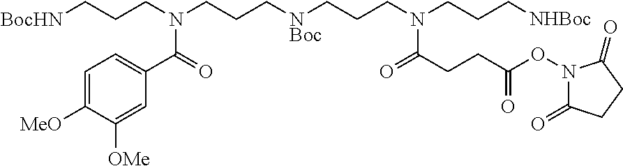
[BocHN]CCCN(CCC[NBoc]CCCN(CCC[NHBoc])C(CCC(ON1C(=O)CCC1=O)=O)=O)C(=O)C1=CC=C([MeO])C([OMe])=C1
